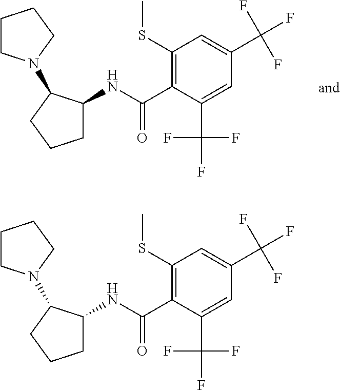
C1(SC)=C(C(NC2CCCC2N2CCCC2)=O)C(C(F)(F)F)=CC(C(F)(F)F)=C1.C1(SC)=C(C(NC2CCCC2N2CCCC2)=O)C(C(F)(F)F)=CC(C(F)(F)F)=C1
